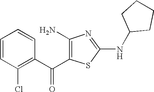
C1=CC(Cl)=C(C(=O)C2=C(N)N=C(NC3CCCC3)S2)C=C1
